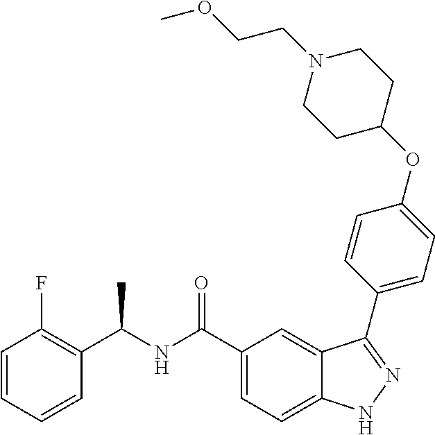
C1=CC=CC(C(NC(C2=CC=C3C(=C2)C(C2=CC=C(OC4CCN(CCOC)CC4)C=C2)=NN3)=O)C)=C1F
